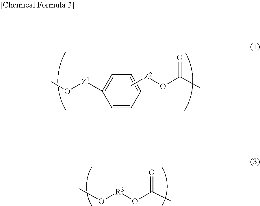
C1=CC=CC=C1[Z1]OC.C[Z2]OC(C)=O.CO[R3]OC(=O)C
